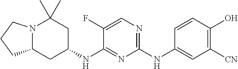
C1(NC2=CC([CN])=C(O)C=C2)=NC=C(F)C(NC2CC(C)(C)N3C(C2)CCC3)=N1
